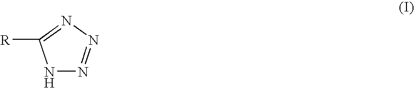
N1N=NN=C1[R]
